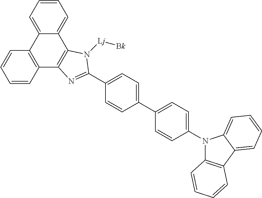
N1([Lj][Bk])C2=C(N=C1C1=CC=C(C3=CC=C(N4C5=C(C6=CC=CC=C46)C=CC=C5)C=C3)C=C1)C1=C(C3=CC=CC=C23)C=CC=C1
